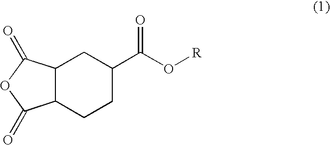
C12C(CCC(C(O[R])=O)C1)C(=O)OC2=O
